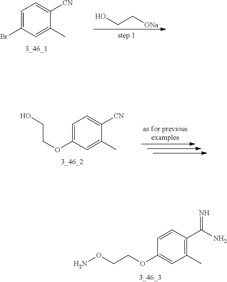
C1=CC(C(N)=N)=C(C)C=C1OCCON.C1=C(Br)C=C(C)C([CN])=C1.OCC[ONa].C1=C(OCCO)C=C(C)C([CN])=C1
